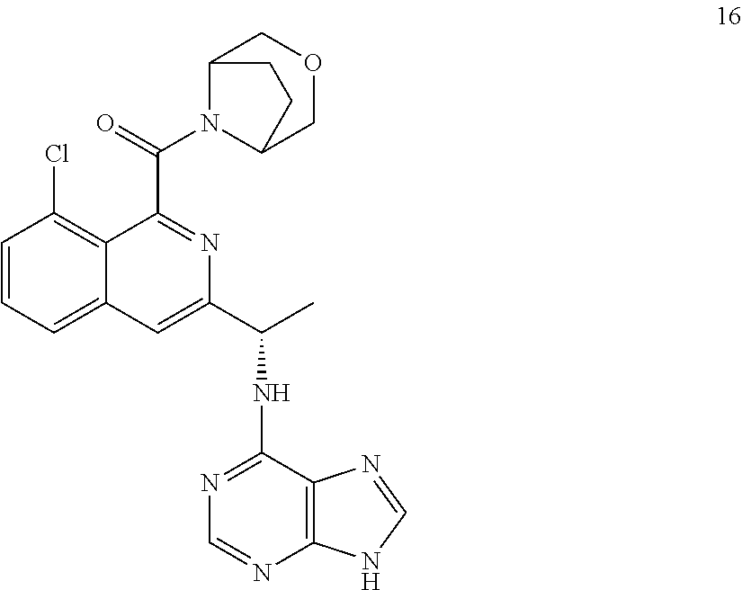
C1=CC(Cl)=C2C(=C1)C=C(C(C)NC1=NC=NC3=C1N=CN3)N=C2C(N1C2COCC1CC2)=O
